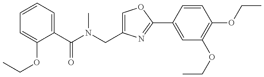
C1(C(N(CC2=COC(C3=CC(OCC)=C(OCC)C=C3)=N2)C)=O)=CC=CC=C1OCC
